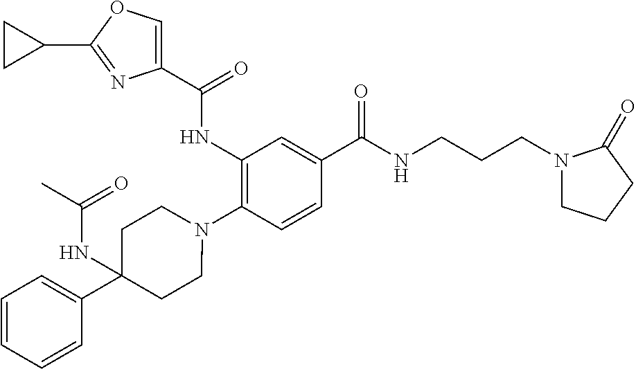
C1(NC(=O)C2=COC(C3CC3)=N2)=C(N2CCC(C3=CC=CC=C3)(NC(C)=O)CC2)C=CC(C(=O)NCCCN2CCCC2=O)=C1
